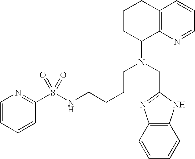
C1=CC2=C(N=C1)C(N(CCCCNS(C1=NC=CC=C1)(=O)=O)CC1=NC3=C(N1)C=CC=C3)CCC2
